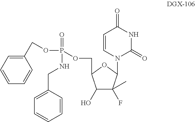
C1(O)C(F)(C)C(N2C(=O)NC(=O)C=C2)OC1COP(=O)(NCC1=CC=CC=C1)OCC1=CC=CC=C1
